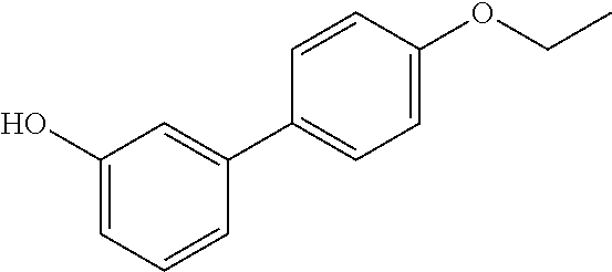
C1(O)=CC=CC(C2=CC=C(OCC)C=C2)=C1
